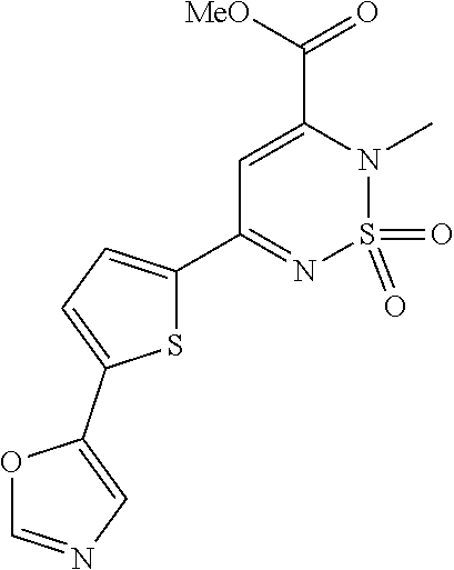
O1C=NC=C1C1=CC=C(C2=NS(=O)(=O)N(C)C(C(=O)[MeO])=C2)S1
